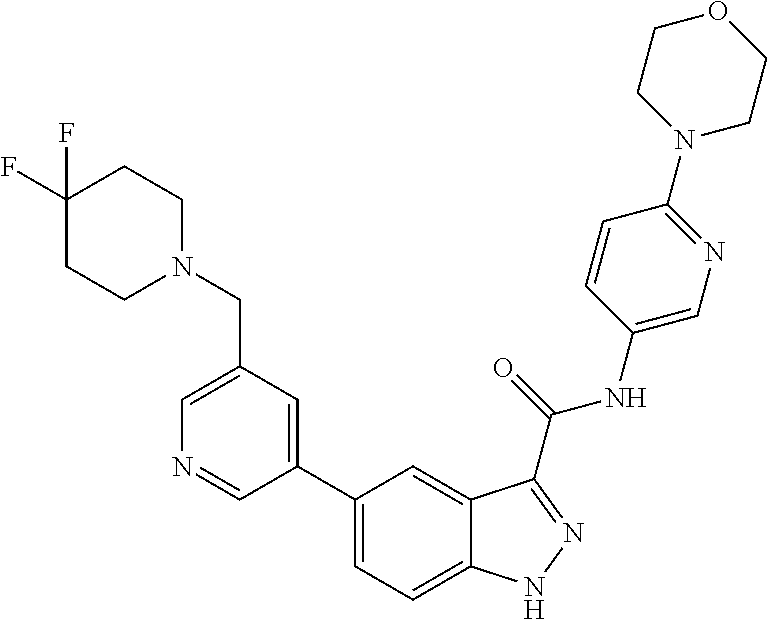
C1(CN2CCC(F)(F)CC2)=CN=CC(C2=CC=C3C(=C2)C(C(NC2=CN=C(N4CCOCC4)C=C2)=O)=NN3)=C1
